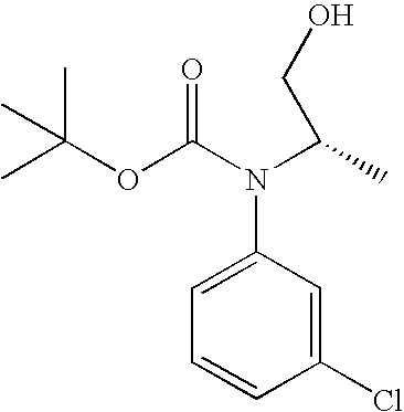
C1=CC(Cl)=CC(N(C(OC(C)(C)C)=O)C(C)CO)=C1
